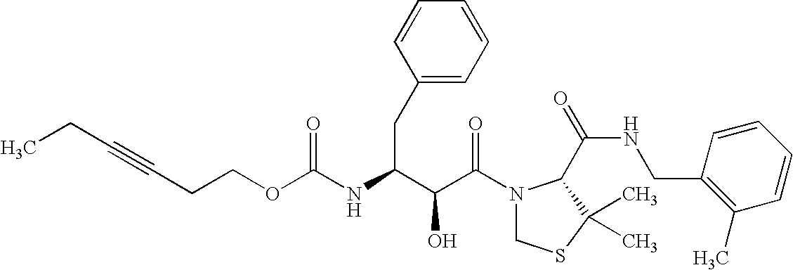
O(C(NC(C(C(N1CSC(C)(C)C1C(NCC1=C(C)C=CC=C1)=O)=O)O)CC1=CC=CC=C1)=O)CCC#CCC
